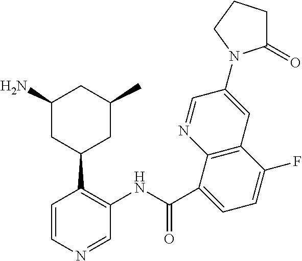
C1=CN=CC(NC(=O)C2=CC=C(F)C3=C2N=CC(N2C(=O)CCC2)=C3)=C1C1CC(C)CC(N)C1
